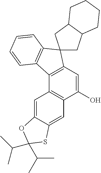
C1(O)=CC2=C(C3=C1C=C1C(=C3)OC(C(C)C)(C(C)C)S1)C1=C(C23CC2C(C3)CCCC2)C=CC=C1
